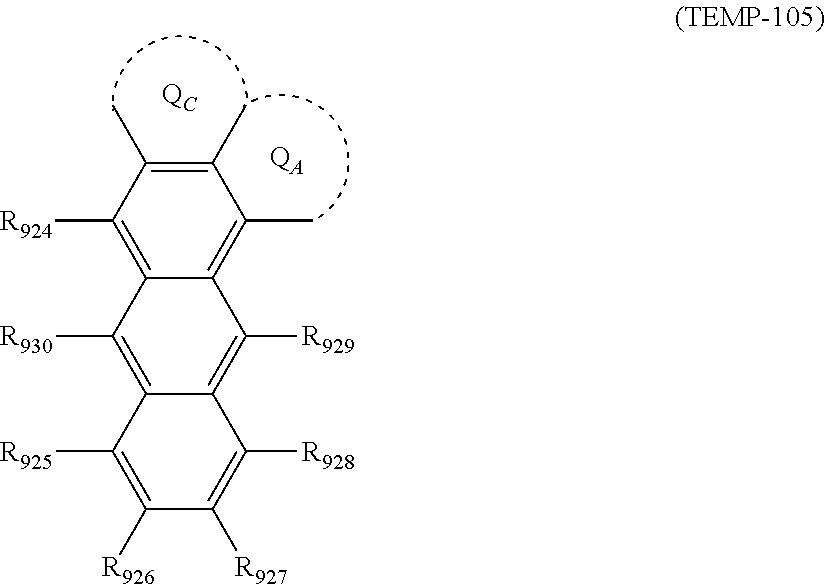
C1([R924])=C2C(=C(C)C(C)=C1C)C([R929])=C1C(=C2[R930])C([R925])=C([R926])C([R927])=C1[R928].[QA].[QC]
